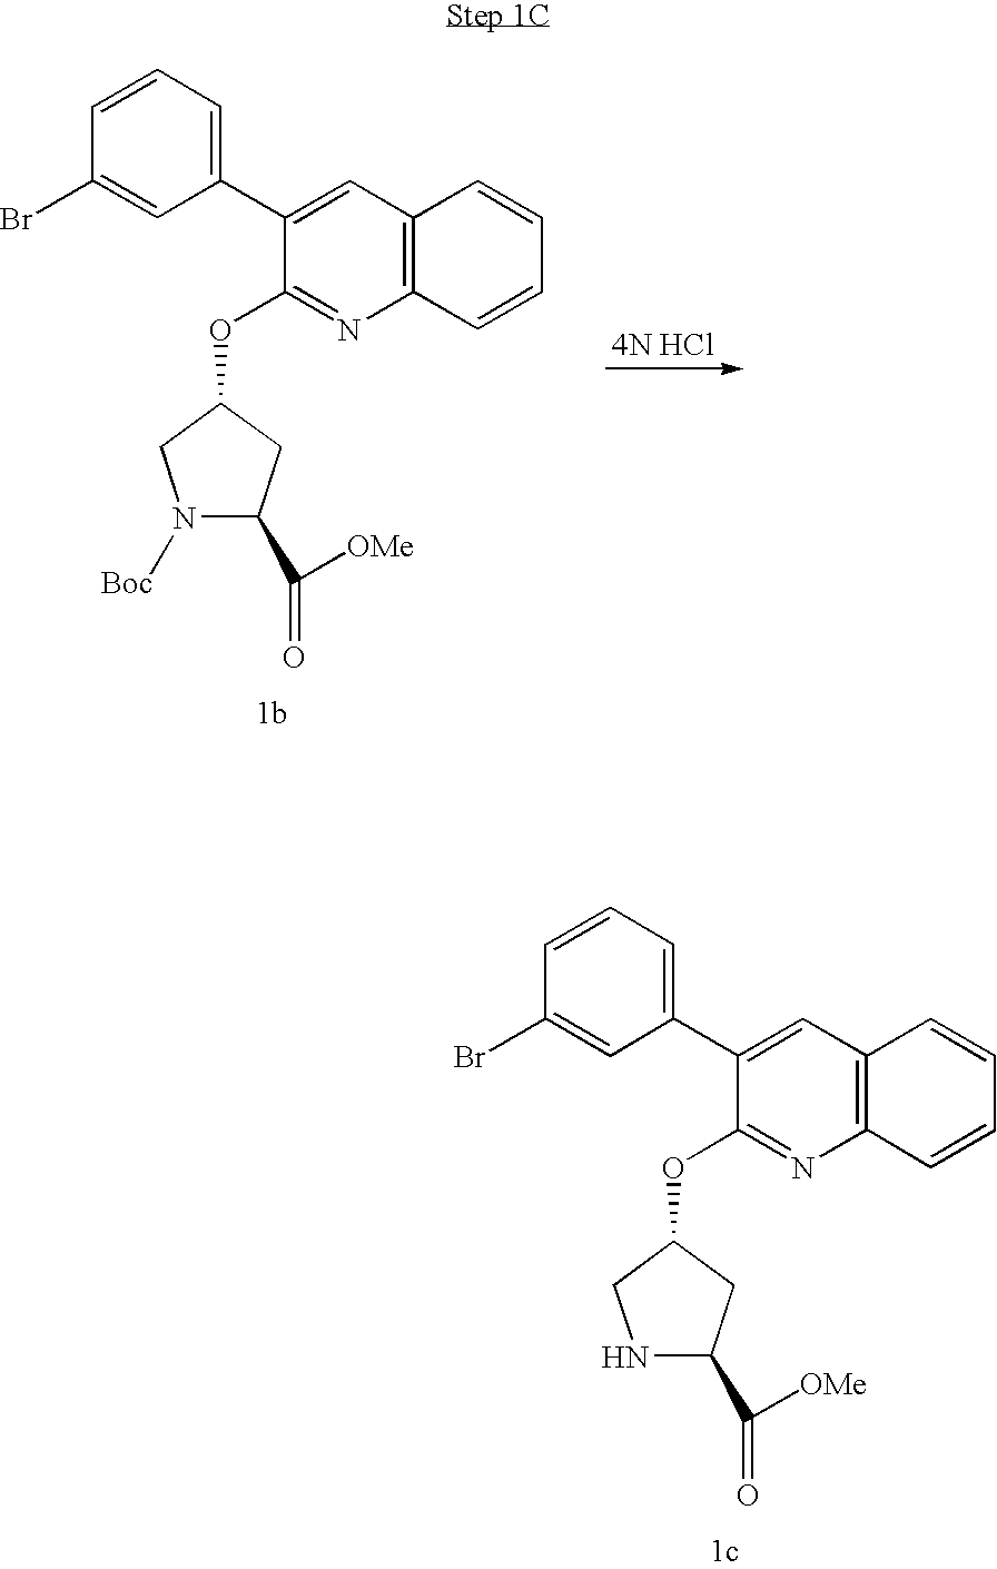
C1=CC=C(C2=CC3=C(N=C2OC2CNC(C(=O)[OMe])C2)C=CC=C3)C=C1Br.C1=CC=C(C2=CC3=C(N=C2OC2CN([Boc])C(C(=O)[OMe])C2)C=CC=C3)C=C1Br
